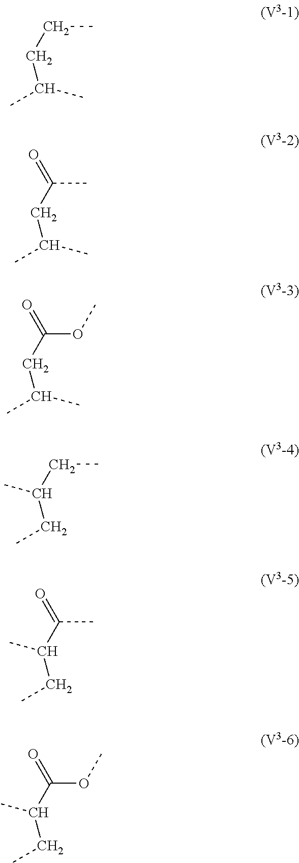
CC(C)CCC.CC(C)CC(=O)C.CC(C)CC(=O)OC.CCC(C(=O)C)C.CCC(C(=O)OC)C.CCC(CC)C
